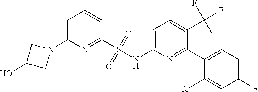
N1(C2=CC=CC(S(NC3=CC=C(C(F)(F)F)C(C4=CC=C(F)C=C4Cl)=N3)(=O)=O)=N2)CC(O)C1
